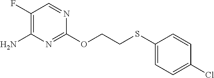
C1(SCCOC2=NC(N)=C(F)C=N2)=CC=C(Cl)C=C1
